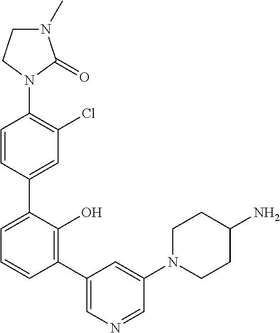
C1=CC(C2=CC=CC(C3=CN=CC(N4CCC(N)CC4)=C3)=C2O)=CC(Cl)=C1N1C(=O)N(C)CC1
